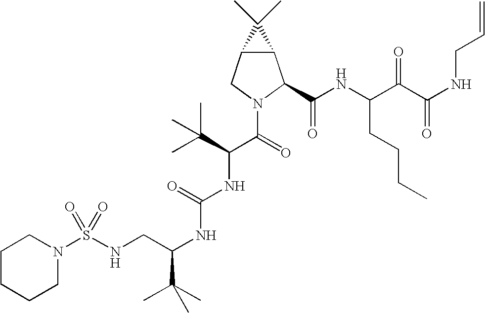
N1(S(NCC(NC(NC(C(N2C(C(NC(C(C(NCC=C)=O)=O)CCCC)=O)C3C(C2)C3(C)C)=O)C(C)(C)C)=O)C(C)(C)C)(=O)=O)CCCCC1
